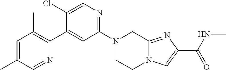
N1(C2=NC=C(Cl)C(C3=C(C)C=C(C)C=N3)=C2)CCN2C(=NC(C(NC)=O)=C2)C1
